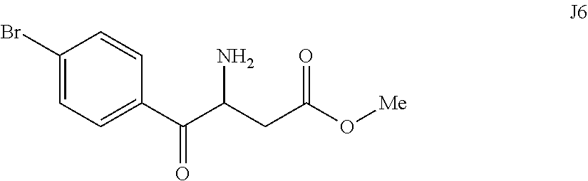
C1(Br)=CC=C(C(C(CC(O[Me])=O)N)=O)C=C1
